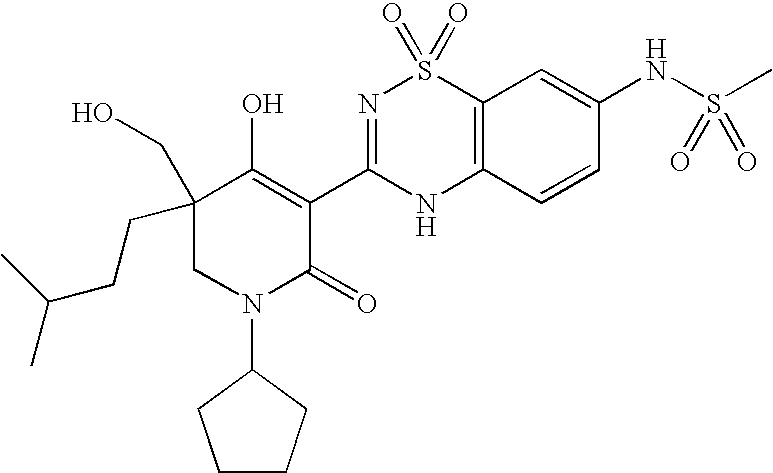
C12=C(C=CC(NS(C)(=O)=O)=C1)NC(C1=C(O)C(CCC(C)C)(CO)CN(C3CCCC3)C1=O)=NS2(=O)=O
